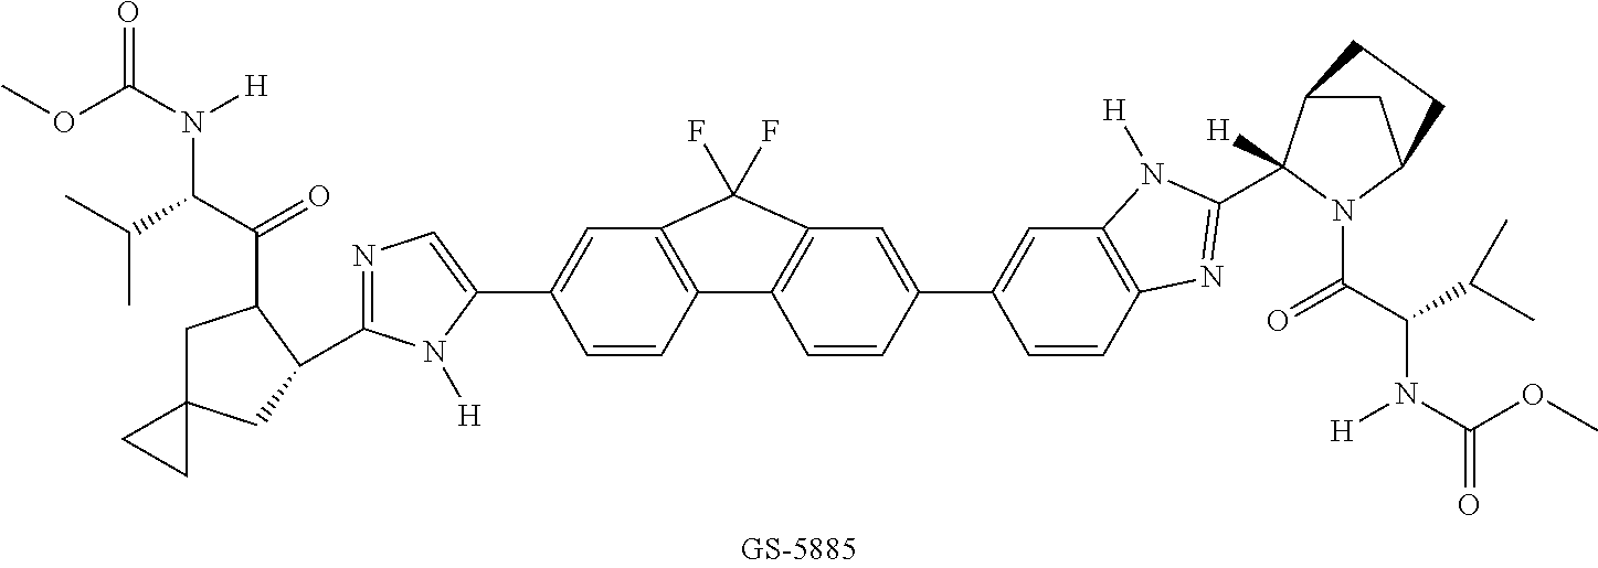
C1=C(C2=CN=C(C3CC4(CC3C(=O)C(C(C)C)N([H])C(OC)=O)CC4)N2[H])C=CC2=C1C(F)(F)C1=C2C=CC(C2=CC3=C(C=C2)N=C(C2([H])C4CC(N2C(=O)C(N(C(OC)=O)[H])C(C)C)CC4)N3[H])=C1
